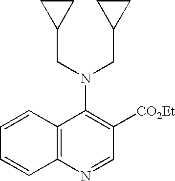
C12=C(C=CC=C1)C(N(CC1CC1)CC1CC1)=C([CO2Et])C=N2
